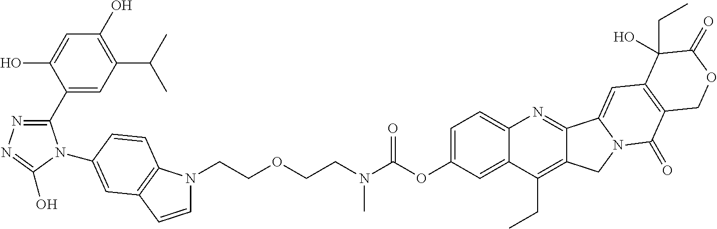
C1(C2=NN=C(O)N2C2=CC3=C(N(CCOCCN(C(OC4=CC=C5C(=C4)C(CC)=C4C(=N5)C5=CC6=C(C(=O)N5C4)COC(=O)C6(CC)O)=O)C)C=C3)C=C2)=CC(C(C)C)=C(O)C=C1O
